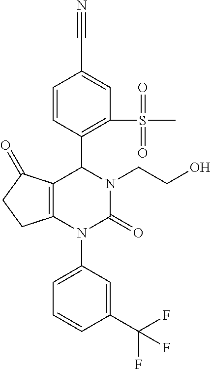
C1=CC(C2C3=C(N(C4=CC=CC(C(F)(F)F)=C4)C(=O)N2CCO)CCC3=O)=C(S(C)(=O)=O)C=C1C#N
